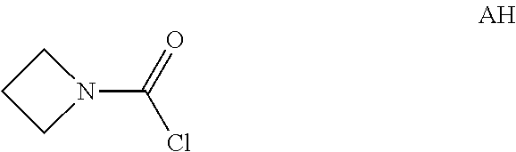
N1(C(=O)Cl)CCC1
